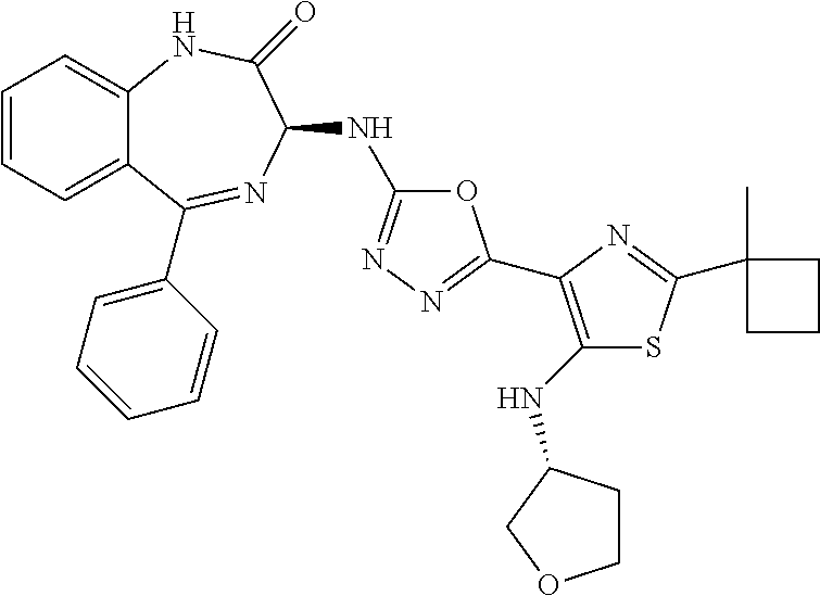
C1=CC=C2C(=C1)NC(=O)C(NC1=NN=C(C3=C(NC4CCOC4)SC(C4(C)CCC4)=N3)O1)N=C2C1=CC=CC=C1
